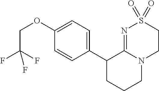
FC(COC1=CC=C(C2CCCN3C2=NS(=O)(=O)CC3)C=C1)(F)F
